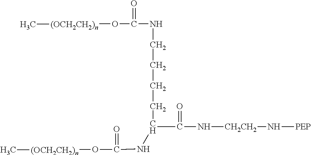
N(C(O[(OCH2CH2)n]C)=O)CCCCC(NC(O[(OCH2CH2)n]C)=O)C(=O)N[CH2CH2]N[PEP]
